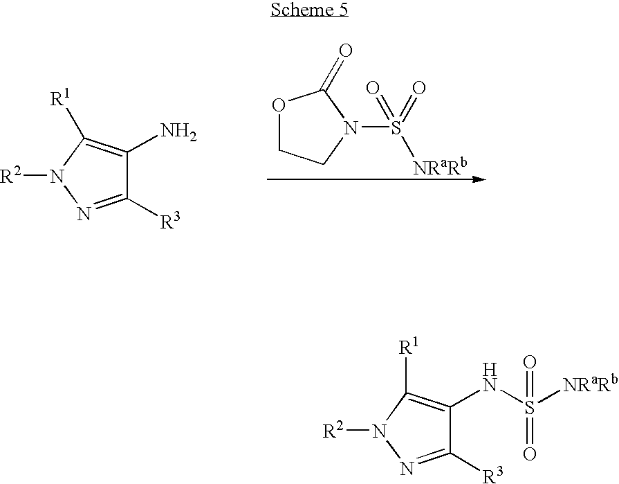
O1CCN(S([NRaRb])(=O)=O)C1=O.C1([R3])=NN([R2])C([R1])=C1N.C1([R3])=NN([R2])C([R1])=C1NS(=O)(=O)[NRaRb]
